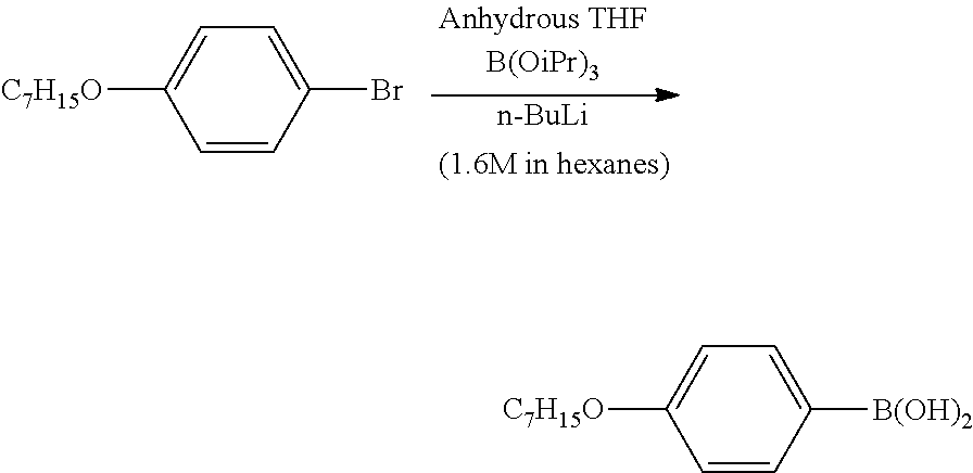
C1=C([C7H15O])C=CC([B(OH)2])=C1.C1=C([C7H15O])C=CC(Br)=C1.[n-BuLi]
